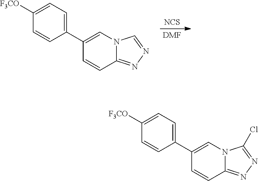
C1=CC(C2=CN3C(=NN=C3)C=C2)=CC=C1[F3CO].[NCS].[DMF].C1=CC(C2=CN3C(=NN=C3Cl)C=C2)=CC=C1[F3CO]
